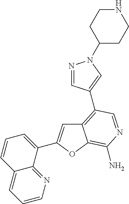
C12=C(C3=CN(C4CCNCC4)N=C3)C=NC(N)=C1OC(C1=CC=CC3=CC=CN=C13)=C2
